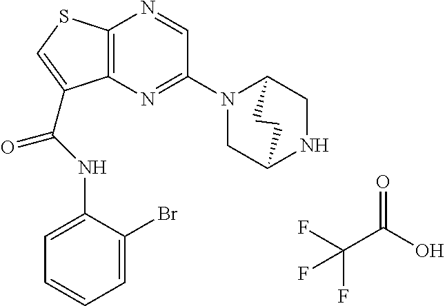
C12=C(N=C(N3CC4NCC3CC4)C=N1)C(C(NC1=CC=CC=C1Br)=O)=CS2.O=C(O)C(F)(F)F
